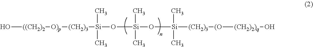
O[((CH2)2][O)p][(CH2)3][Si](O[Si](O[Si](C)(C)[(CH2)3][(O][(CH2)2)q]O)(C)C)(C)C
